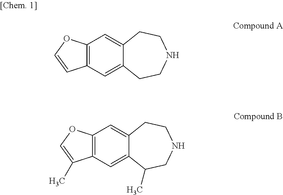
C12=C(C=C3C(=C1)CCNCC3)C=CO2.C12=C(C=C3C(=C1)CCNCC3C)C(C)=CO2
